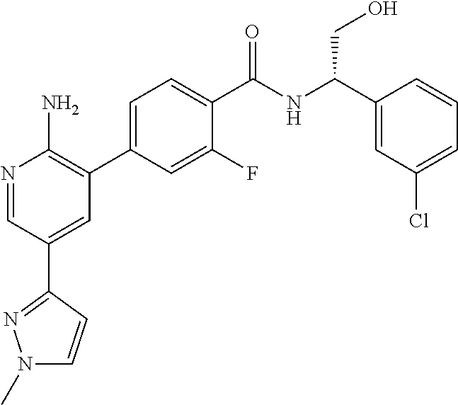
N1=CC(C2=NN(C)C=C2)=CC(C2=CC=C(C(NC(C3=CC(Cl)=CC=C3)CO)=O)C(F)=C2)=C1N
